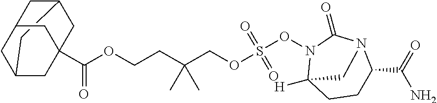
C1C2CC3CC(C(OCCC(COS(ON4C5([H])CCC(C(=O)N)N(C4=O)C5)(=O)=O)(C)C)=O)(CC1C3)C2
